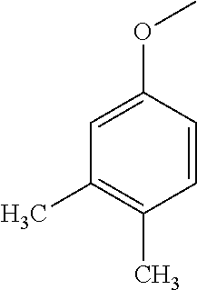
C1=C(OC)C=CC(C)=C1C
